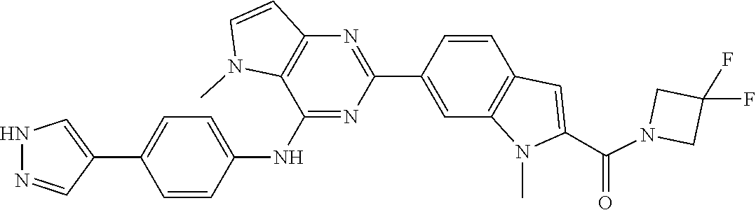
C1(F)(F)CN(C(C2=CC3=C(C=C(C4=NC5=C(C(NC6=CC=C(C7=CNN=C7)C=C6)=N4)N(C)C=C5)C=C3)N2C)=O)C1
